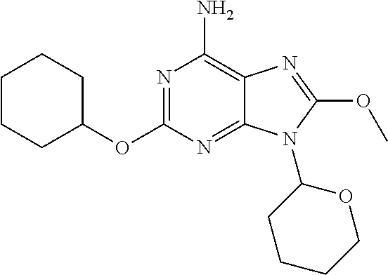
N1=C(OC2CCCCC2)N=C2C(=C1N)N=C(OC)N2C1CCCCO1
